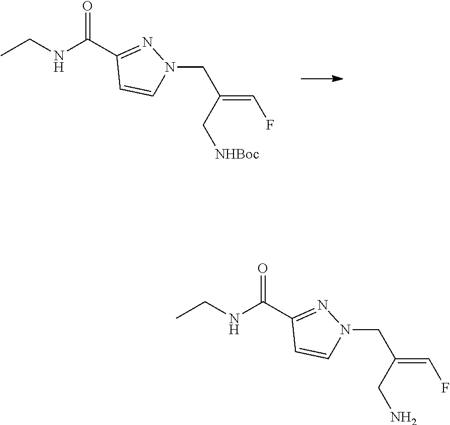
N(C(C1=NN(CC(=CF)C[NHBoc])C=C1)=O)CC.N(C(C1=NN(CC(=CF)CN)C=C1)=O)CC
